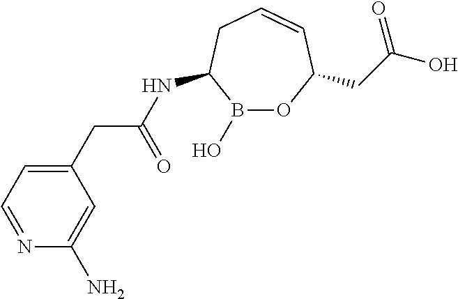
B1(O)OC(CC(O)=O)C=CCC1NC(CC1=CC=NC(N)=C1)=O
